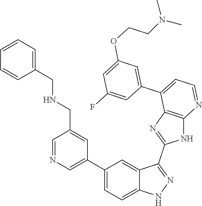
C1=NC=C(C2=CC=C3C(=C2)C(C2=NC4=C(N2)N=CC=C4C2=CC(OCCN(C)C)=CC(F)=C2)=NN3)C=C1CNCC1=CC=CC=C1
